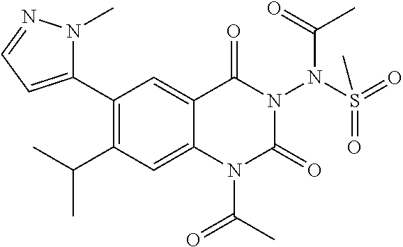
C1(C2=CC=NN2C)=C(C(C)C)C=C2C(=C1)C(=O)N(N(S(=O)(=O)C)C(C)=O)C(=O)N2C(C)=O
